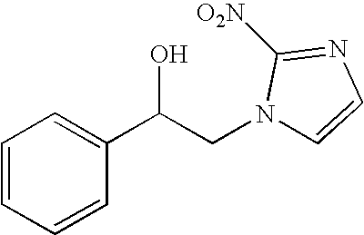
C1=CC(C(CN2C=CN=C2[O2N])O)=CC=C1
